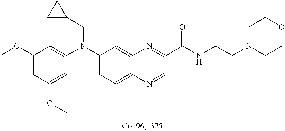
C1(OC)=CC(OC)=CC(N(C2=CC=C3C(=C2)N=C(C(NCCN2CCOCC2)=O)C=N3)CC2CC2)=C1
